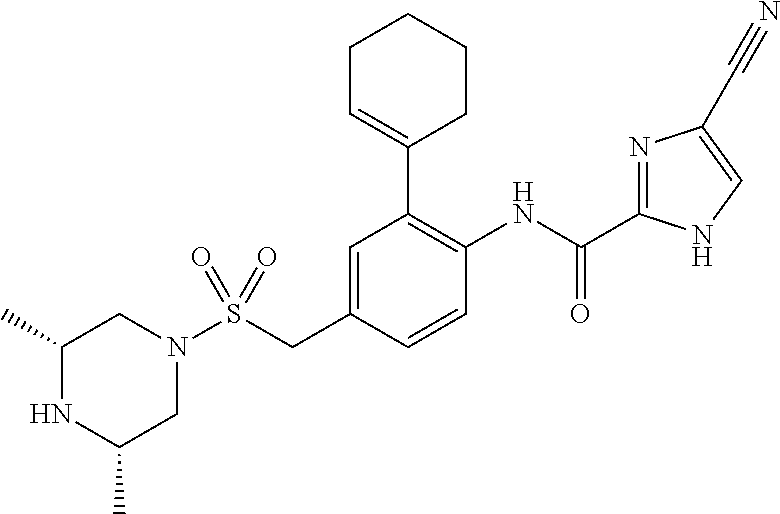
C1=C(CS(N2CC(C)NC(C)C2)(=O)=O)C=CC(NC(=O)C2=NC(C#N)=CN2)=C1C1=CCCCC1
